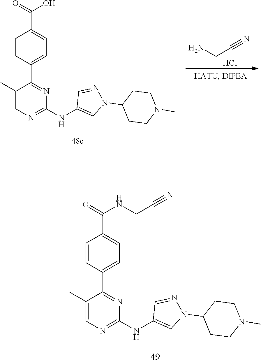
C1=NN(C2CCN(C)CC2)C=C1NC1=NC=C(C)C(C2=CC=C(C(=O)NCC#N)C=C2)=N1.C1=NN(C2CCN(C)CC2)C=C1NC1=NC=C(C)C(C2=CC=C(C(=O)O)C=C2)=N1.NCC#N.Cl
